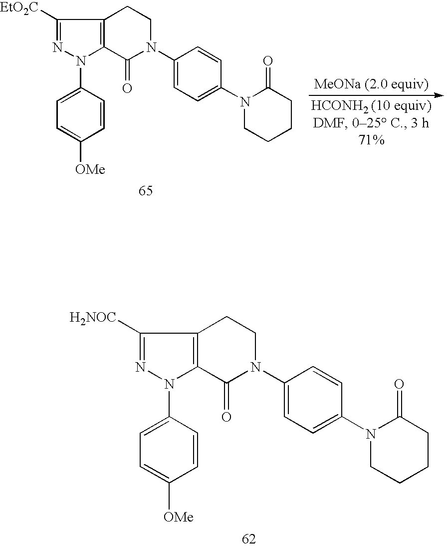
C1([H2NOC])=NN(C2=CC=C([OMe])C=C2)C2=C1CCN(C1=CC=C(N3CCCCC3=O)C=C1)C2=O.C1([EtO2C])=NN(C2=CC=C([OMe])C=C2)C2=C1CCN(C1=CC=C(N3CCCCC3=O)C=C1)C2=O
